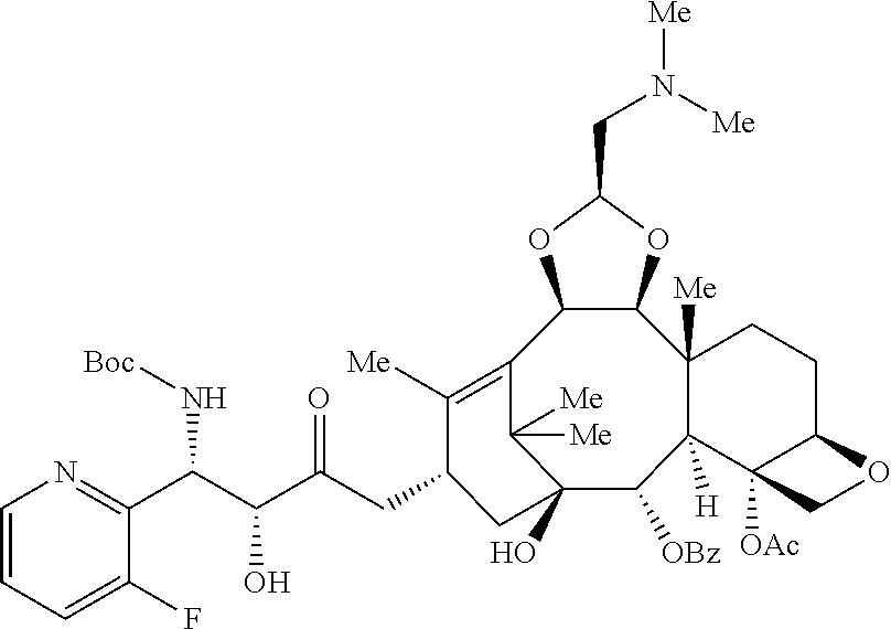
C12=C([Me])C(CC(C(C(C3=NC=CC=C3F)N[Boc])O)=O)CC(O)(C([OBz])C3([H])C4([OAc])C(CCC3([Me])C3C1OC(CN([Me])[Me])O3)OC4)C2([Me])[Me]
